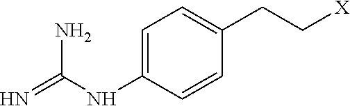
N=C(NC1=CC=C(CC[X])C=C1)N
